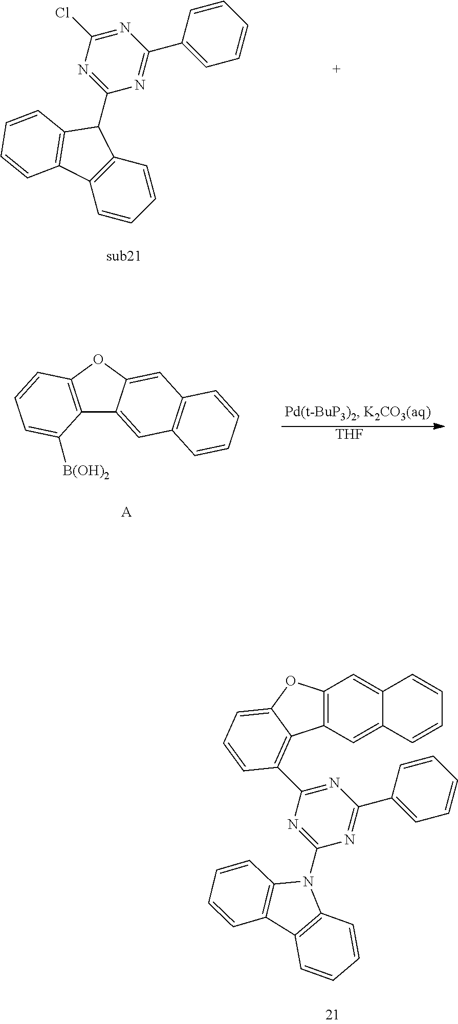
C1=C(C2=NC(C3C4=C(C=CC=C4)C4=C3C=CC=C4)=NC(Cl)=N2)C=CC=C1.C1=C(C2=NC(N3C4=C(C5=C3C=CC=C5)C=CC=C4)=NC(C3=C4C5=C(C=C6C(=C5)C=CC=C6)OC4=CC=C3)=N2)C=CC=C1.C12=C(OC3=CC4=C(C=C13)C=CC=C4)C=CC=C2[B(OH)2].[A].[THF]
